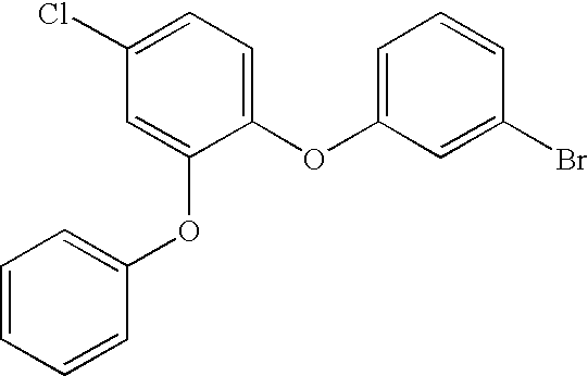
C1=CC=CC(OC2=CC(Cl)=CC=C2OC2=CC=CC(Br)=C2)=C1
